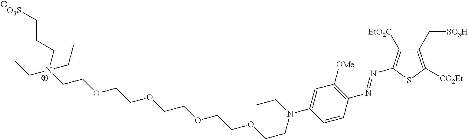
[O3S]CCC[N+](CC)(CCOCCOCCOCCOCCN(CC)C1=CC([OMe])=C(N=NC2=C([EtO2C])C(C[SO3H])=C([CO2Et])S2)C=C1)CC
